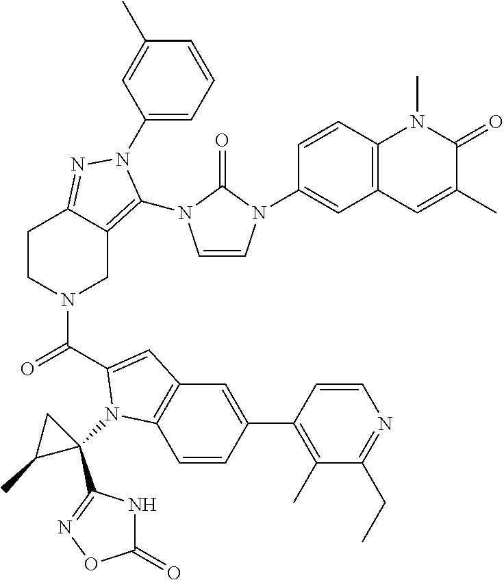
C1(N2C(N3C=CN(C4=CC5=C(C=C4)N(C)C(=O)C(C)=C5)C3=O)=C3CN(C(=O)C4=CC5=C(C=CC(C6=C(C)C(CC)=NC=C6)=C5)N4C4(C5=NOC(=O)N5)CC4C)CCC3=N2)=CC=CC(C)=C1
